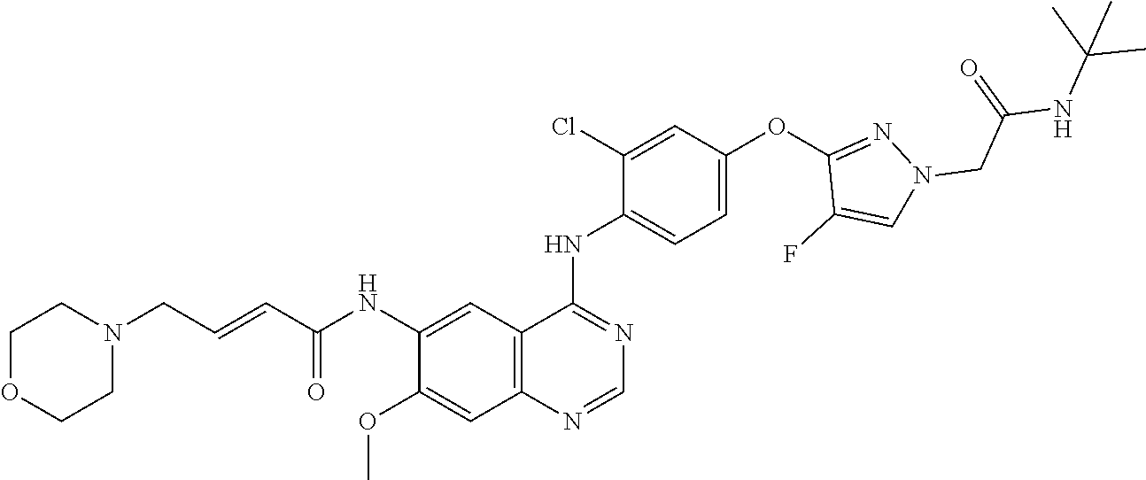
O=C(C=CCN1CCOCC1)NC1=CC2=C(C=C1OC)N=CN=C2NC1=CC=C(OC2=NN(CC(NC(C)(C)C)=O)C=C2F)C=C1Cl
